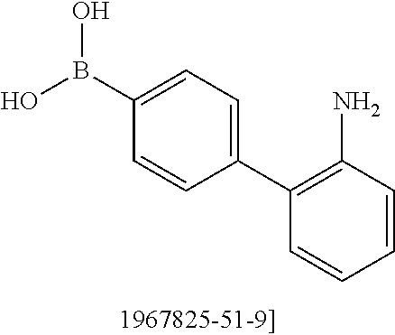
C1(C2=C(N)C=CC=C2)=CC=C(B(O)O)C=C1
